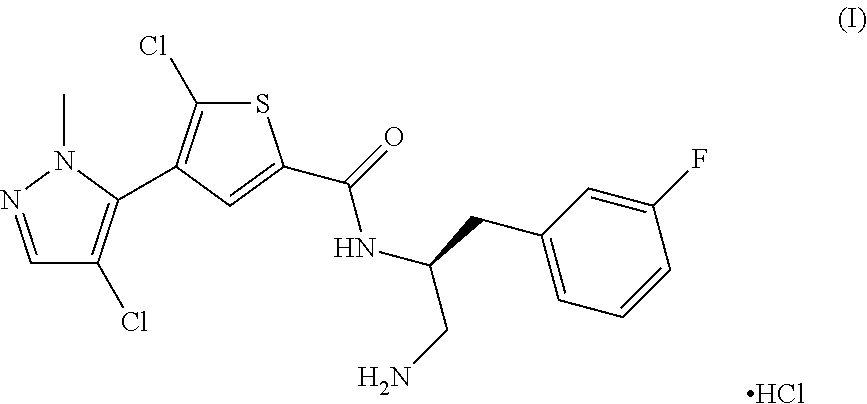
C1(Cl)=C(C2=C(Cl)C=NN2C)C=C(C(NC(CC2=CC=CC(F)=C2)CN)=O)S1.Cl
